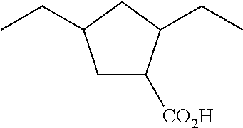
C1C([CO2H])C(CC)CC1CC
